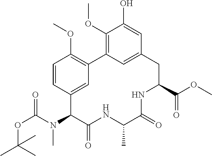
O(C(N(C)C1C(=O)NC(C)C(=O)NC(C(=O)OC)CC2=CC(=C(OC)C(O)=C2)C2=C(OC)C=CC1=C2)=O)C(C)(C)C
